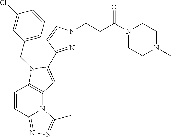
ClC1=CC(CN2C3=C(N4C(=NN=C4C)C=C3)C=C2C2=NN(CCC(N3CCN(C)CC3)=O)C=C2)=CC=C1
